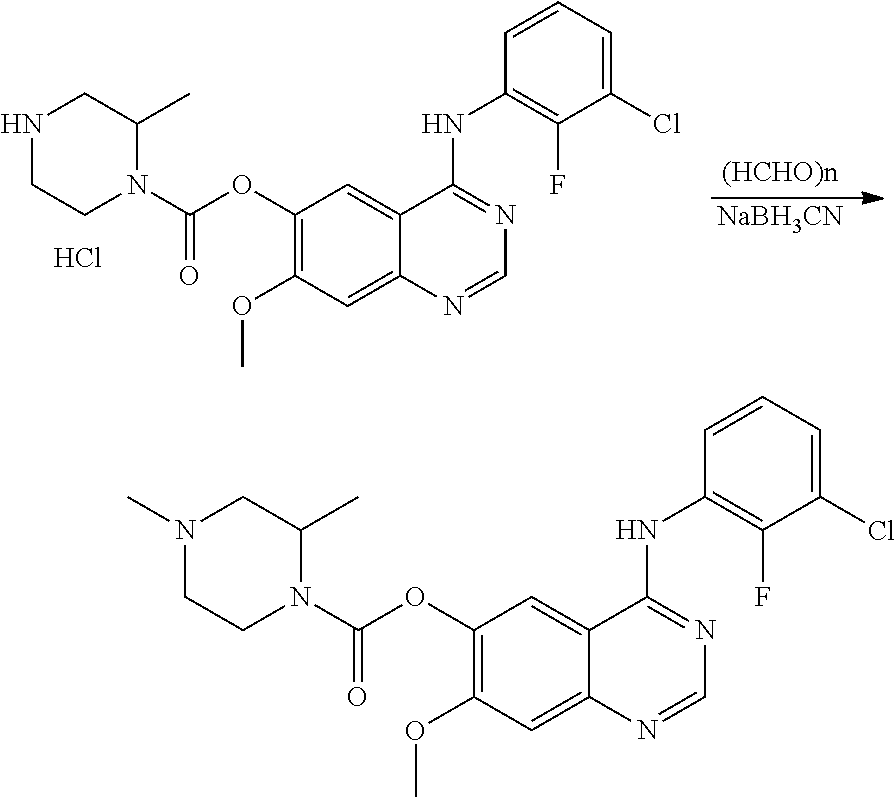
[NaBH3CN].C1(OC(N2C(C)CNCC2)=O)=C(OC)C=C2C(=C1)C(NC1=C(F)C(Cl)=CC=C1)=NC=N2.Cl.C1(OC(N2C(C)CN(C)CC2)=O)=C(OC)C=C2C(=C1)C(NC1=C(F)C(Cl)=CC=C1)=NC=N2
